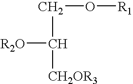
[R2O]C(CO[R1])[CH2OR3]
